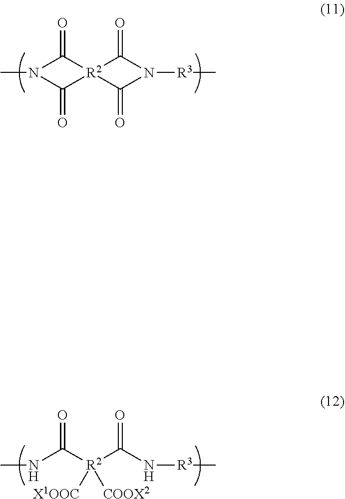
N1(C)C(=O)[R2]2(C(=O)N([R3]C)C2=O)C1=O.N(C([R2](C(N[R3]C)=O)([X1OOC])[COOX2])=O)C
